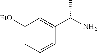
C1([EtO])=CC=CC(C(N)C)=C1
